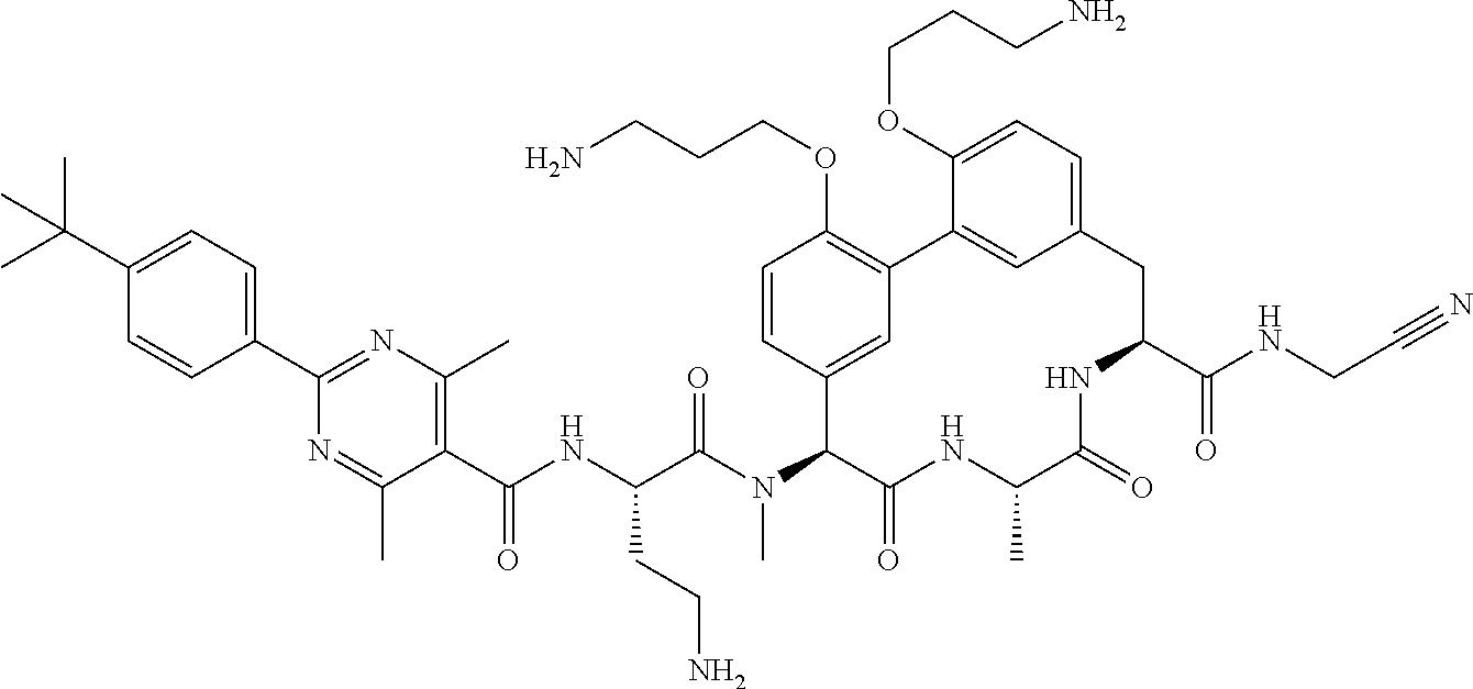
C1(C(NC(C(N(C2C(=O)NC(C)C(=O)NC(C(NCC#N)=O)CC3=CC=C(OCCCN)C(=C3)C3=C(OCCCN)C=CC2=C3)C)=O)CCN)=O)=C(C)N=C(C2=CC=C(C(C)(C)C)C=C2)N=C1C
